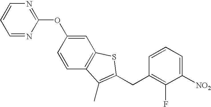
C1(OC2=CC3=C(C=C2)C(C)=C(CC2=C(F)C([NO2])=CC=C2)S3)=NC=CC=N1
